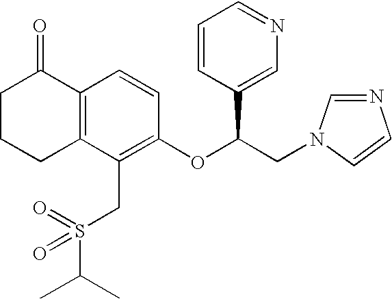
C1CCC2=C(C1=O)C=CC(OC(CN1C=NC=C1)C1=CN=CC=C1)=C2CS(C(C)C)(=O)=O
